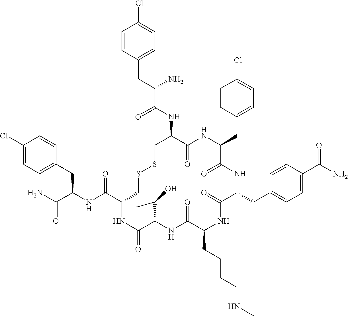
C1=CC(CC(NC(C2CSSCC(NC(C(CC3=CC=C(Cl)C=C3)N)=O)C(=O)NC(CC3=CC=C(Cl)C=C3)C(=O)NC(CC3=CC=C(C(N)=O)C=C3)C(=O)NC(CCCCNC)C(=O)NC(C(C)O)C(=O)N2)=O)C(N)=O)=CC=C1Cl
